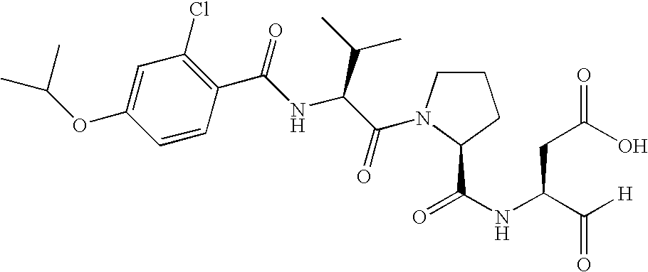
C1=C(OC(C)C)C=CC(C(NC(C(=O)N2CCCC2C(NC(C([H])=O)CC(O)=O)=O)C(C)C)=O)=C1Cl
